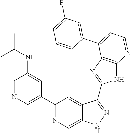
C1=NC=C(C2=NC=C3C(=C2)C(C2=NC4=C(N2)N=CC=C4C2=CC(F)=CC=C2)=NN3)C=C1NC(C)C
